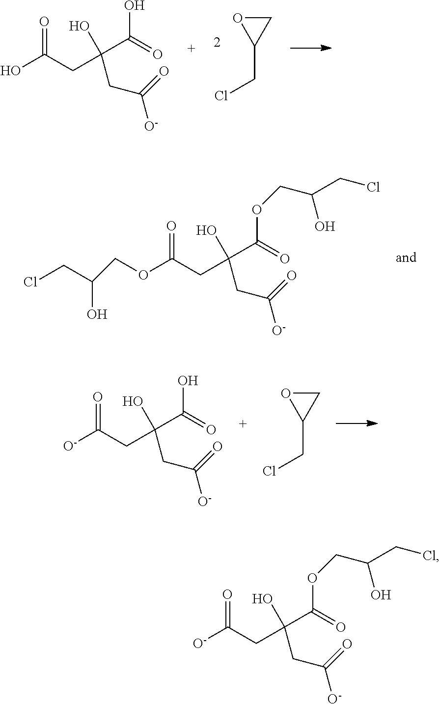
C1(CCl)CO1.O=C(O)CC(O)(C(O)=O)CC(=O)[O-].O=C(OCC(O)CCl)CC(O)(C(OCC(O)CCl)=O)CC(=O)[O-].C1(CCl)CO1.O=C([O-])CC(O)(C(O)=O)CC(=O)[O-].O=C([O-])CC(O)(C(OCC(O)CCl)=O)CC(=O)[O-]
